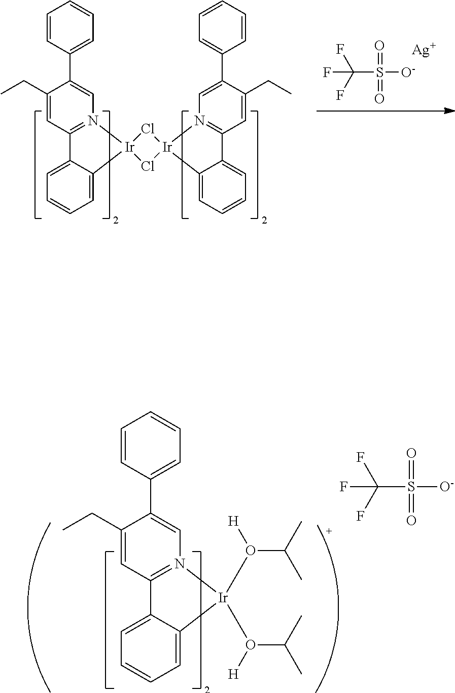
C1(CC)=CC2=N(C=C1C1=CC=CC=C1)[Ir](O([H])C(C)C)(O([H])C(C)C)C1=CC=CC=C21.FC(F)(F)S([O-])(=O)=O.C1(CC)=CC2=N(C=C1C1=CC=CC=C1)[Ir]1(C3=CC=CC=C23)Cl[Ir]2(N3=C(C=C(CC)C(C4=CC=CC=C4)=C3)C3=CC=CC=C32)Cl1.FC(F)(F)S([O-])(=O)=O.[Ag]
